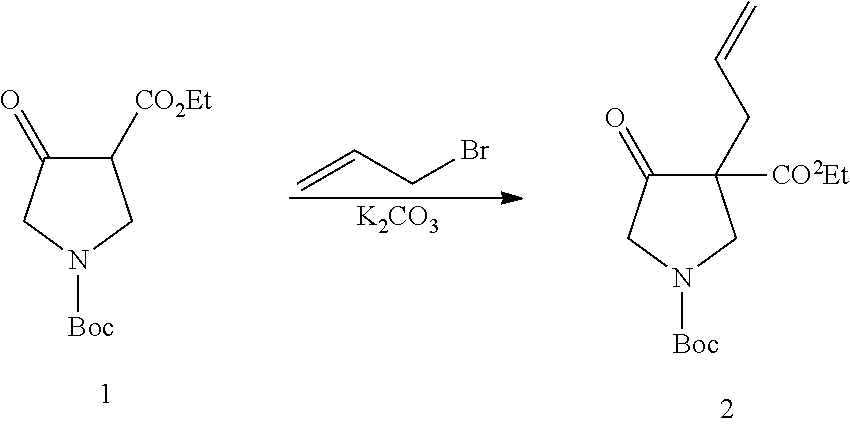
C1([CO2Et])C(=O)CN([Boc])C1.C=CCBr.[K2CO3].C1(CC=C)([CO2Et])C(=O)CN([Boc])C1
